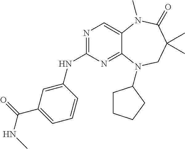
N1=C(NC2=CC(C(NC)=O)=CC=C2)N=C2C(=C1)N(C)C(=O)C(C)(C)CN2C1CCCC1
